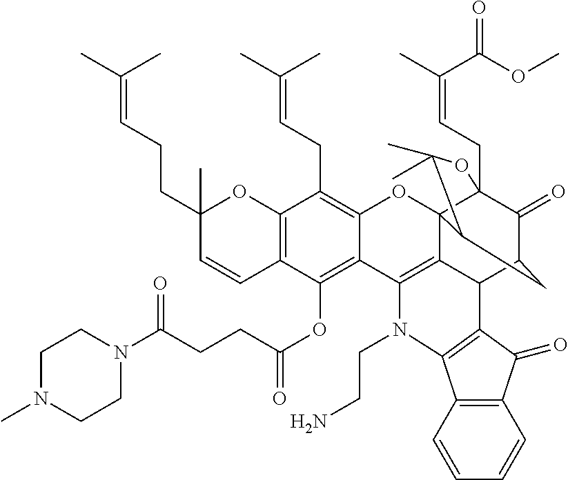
C12=C(C=CC(CCC=C(C)C)(C)O1)C(OC(CCC(N1CCN(C)CC1)=O)=O)=C1C(=C2CC=C(C)C)OC23C4(CC=C(C)C(OC)=O)C(=O)C(CC2C(C)(C)O4)C2C3=C1N(CCN)C1=C2C(=O)C2=C1C=CC=C2
